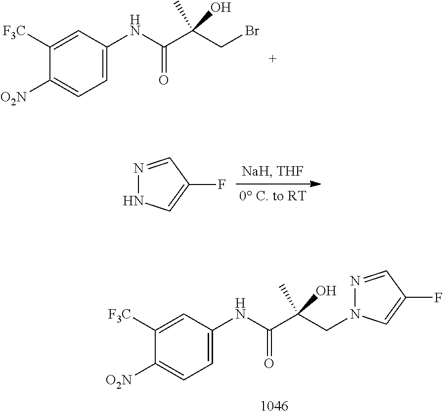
C1([F3C])=CC(NC(C(CBr)(O)C)=O)=CC=C1[O2N].N1=CC(F)=CN1.C1([F3C])=CC(NC(C(CN2N=CC(F)=C2)(O)C)=O)=CC=C1[O2N]
